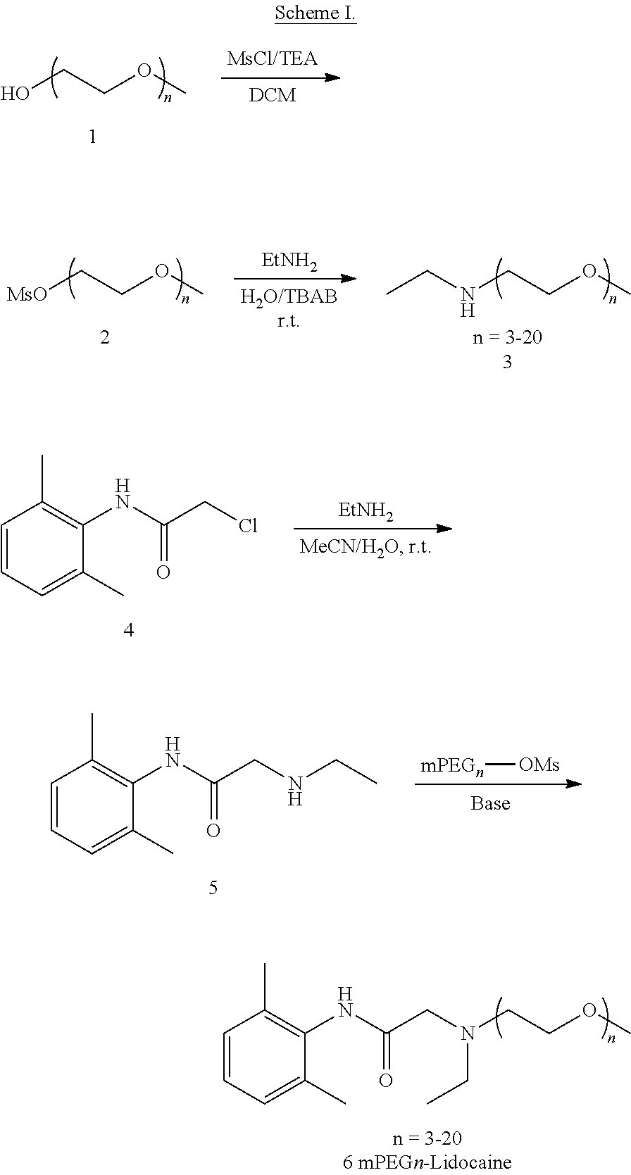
OCCOC.[MsO]CCOC.N(CCOC)CC.[EtNH2].[EtNH2].C1=CC=C(C)C(NC(CCl)=O)=C1C.C1=CC=C(C)C(NC(CNCC)=O)=C1C.[mPEGn][OMs].C1=CC=C(C)C(NC(CN(CCOC)CC)=O)=C1C
